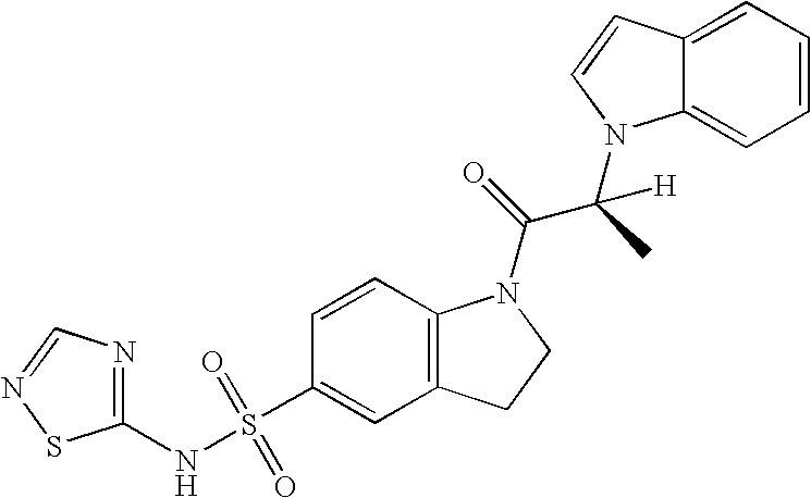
C1=CC2=C(C=C1S(NC1=NC=NS1)(=O)=O)CCN2C(=O)C(C)(N1C2=CC=CC=C2C=C1)[H]
